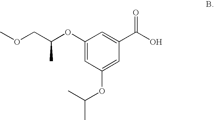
C1(OC(COC)C)=CC(OC(C)C)=CC(C(O)=O)=C1
